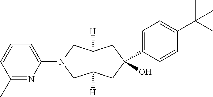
C12([H])C([H])(CC(O)(C3=CC=C(C(C)(C)C)C=C3)C1)CN(C1=CC=CC(C)=N1)C2
